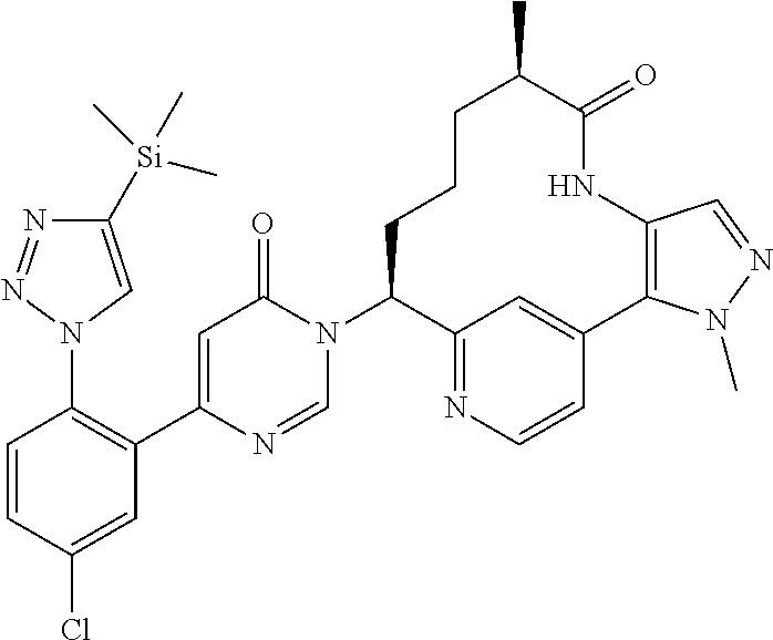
C1(N2C=NC(C3=C(N4C=C([Si](C)(C)C)N=N4)C=CC(Cl)=C3)=CC2=O)C2=NC=CC(=C2)C2=C(NC(=O)C(C)CCC1)C=NN2C
